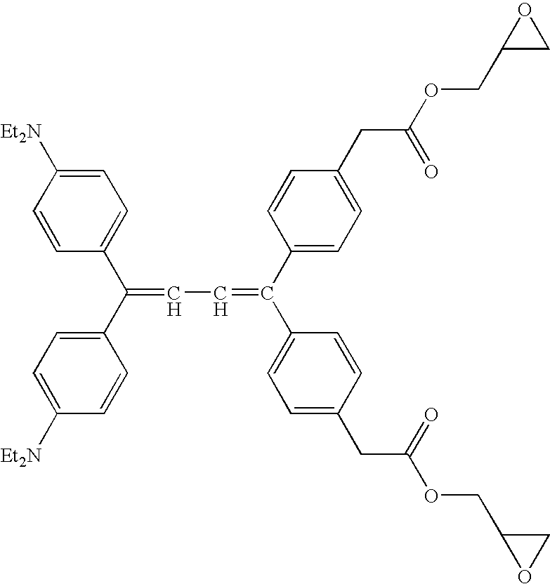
C1=CC([Et2N])=CC=C1C(C1=CC=C([Et2N])C=C1)=CC=C(C1=CC=C(CC(OCC2CO2)=O)C=C1)C1=CC=C(CC(OCC2OC2)=O)C=C1
